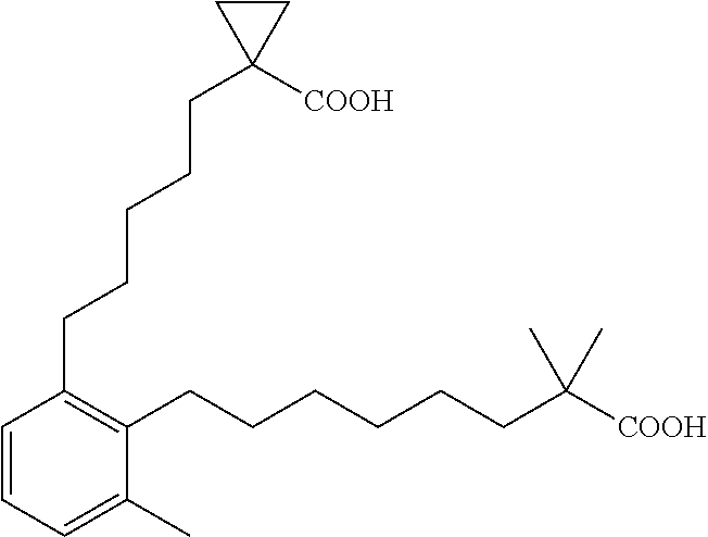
C1(CCCCCC2([COOH])CC2)=C(CCCCCCC(C)(C)[COOH])C(C)=CC=C1
